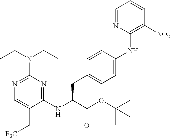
N1=C(N(CC)CC)N=C(NC(C(OC(C)(C)C)=O)CC2=CC=C(NC3=C([NO2])C=CC=N3)C=C2)C(C[F3C])=C1
